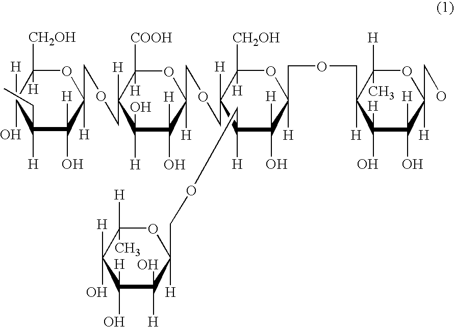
C1([CH2OH])([H])C([H])(O)C([H])(CC)C([H])(O)C(COCC2([H])C([COOH])([H])OC(COCC3([H])C([CH2OH])([H])OC(COCC4([H])C([H])(C)OC([H])(CO)C(O)([H])C4(O)[H])([H])C(O)([H])C3([H])COCC3([H])C([H])(O)C(O)([H])C([H])(O)C(C)([H])O3)([H])C(O)([H])C2([H])O)([H])O1
